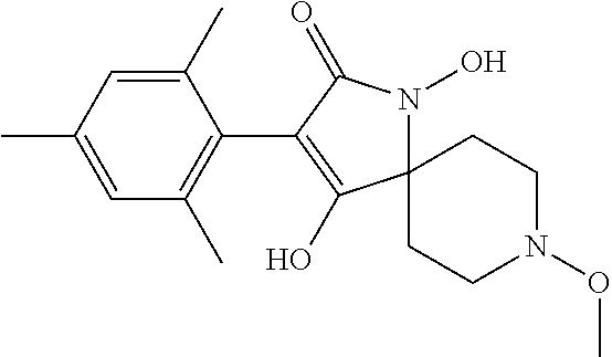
C1(C2=C(O)C3(N(O)C2=O)CCN(OC)CC3)=C(C)C=C(C)C=C1C
